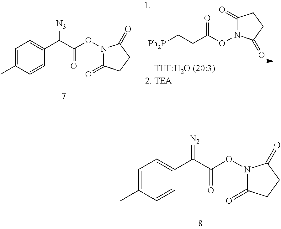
C1=C(C)C=CC(C(C(ON2C(=O)CCC2=O)=O)=[N2])=C1.C1=C(C)C=CC(C(C(ON2C(=O)CCC2=O)=O)[N3])=C1.[Ph2P]CCC(ON1C(=O)CCC1=O)=O
